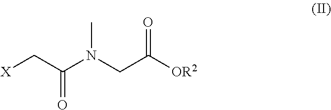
[X]CC(N(CC([OR2])=O)C)=O
